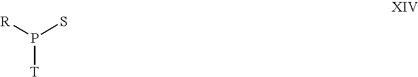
P(S)([R])[T]
